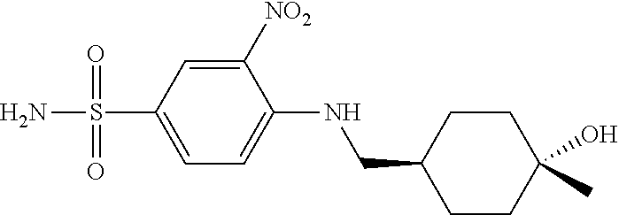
C1([NO2])=CC(S(N)(=O)=O)=CC=C1NCC1CCC(C)(O)CC1
